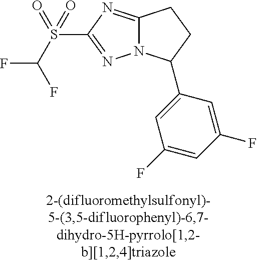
C12=NC(S(C(F)F)(=O)=O)=NN1C(C1=CC(F)=CC(F)=C1)CC2
